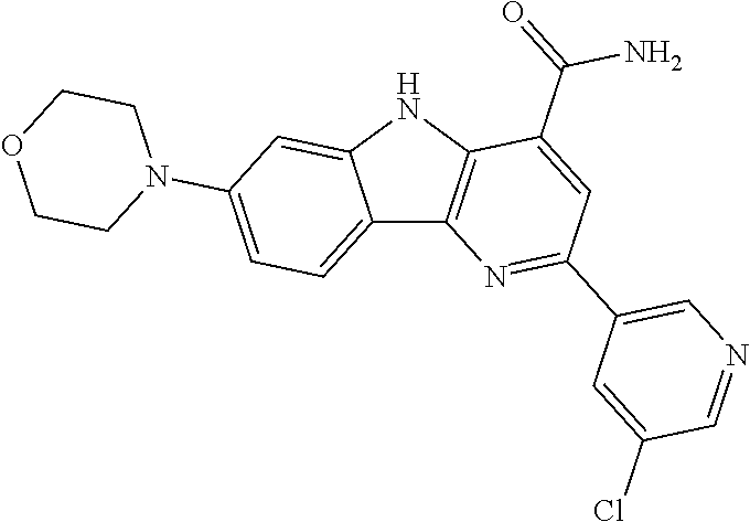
C12=CC=C(N3CCOCC3)C=C1NC1=C2N=C(C2=CN=CC(Cl)=C2)C=C1C(=O)N
